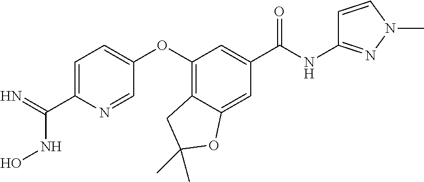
C1=C(C(NO)=N)N=CC(OC2=C3C(=CC(C(NC4=NN(C)C=C4)=O)=C2)OC(C)(C)C3)=C1
